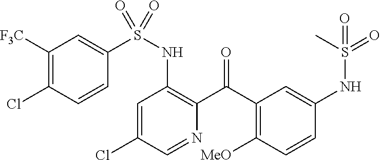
C1=C(Cl)C=NC(C(C2=C([MeO])C=CC(NS(=O)(C)=O)=C2)=O)=C1NS(=O)(C1=CC([F3C])=C(Cl)C=C1)=O
